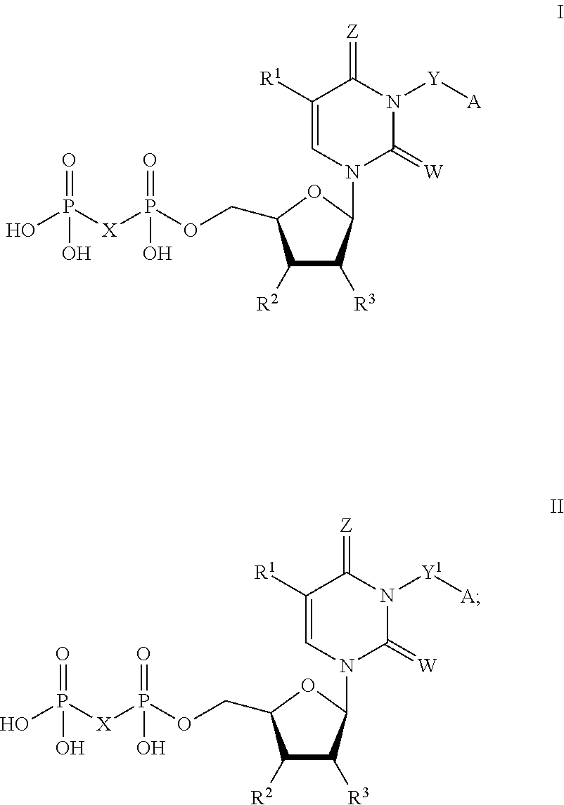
C1([R2])C([R3])C(N2C(=[W])N([Y][A])C(=[Z])C([R1])=C2)OC1COP([X]P(O)(=O)O)(=O)O.C1([R2])C([R3])C(N2C(=[W])N([Y1][A])C(=[Z])C([R1])=C2)OC1COP([X]P(O)(=O)O)(=O)O
